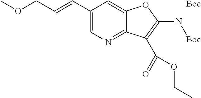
C1(C=CCOC)=CN=C2C(=C1)OC(N[Boc])=C2C(=O)OCC.[Boc]
